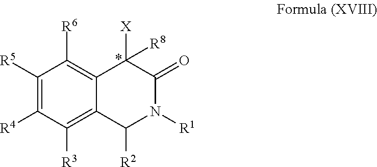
C1([R5])=C([R4])C([R3])=C2C(=C1[R6])C([X])([R8])C(=O)N([R1])C2[R2]
